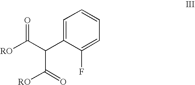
C1=C(C(C([RO])=O)C(=O)[RO])C(F)=CC=C1
